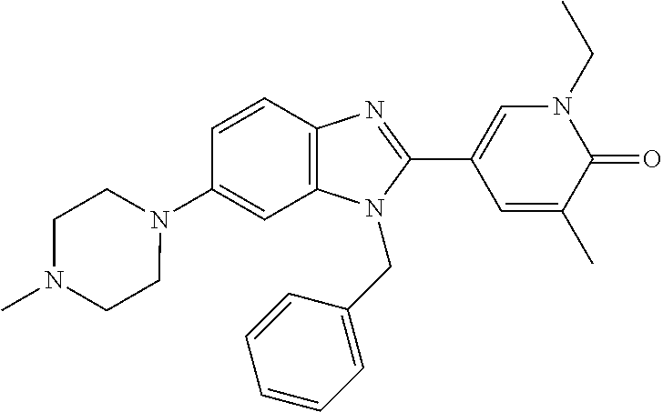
C1(N2CCN(C)CC2)=CC2=C(C=C1)N=C(C1=CN(CC)C(=O)C(C)=C1)N2CC1=CC=CC=C1
